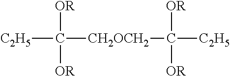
[C2H5]C([CH2OCH2]C([C2H5])([OR])[OR])([OR])[OR]
